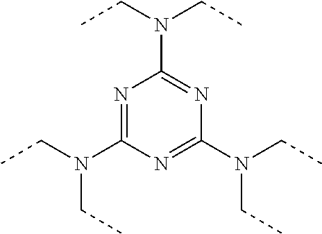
N1=C(N(CC)CC)N=C(N(CC)CC)N=C1N(CC)CC
